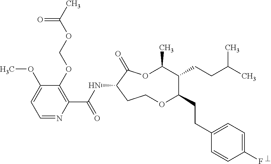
C1=NC(C(NC2C(=O)OC(C)C(CCC(C)C)C(CCC3=CC=C(F)C=C3)OCC2)=O)=C(OCOC(C)=O)C(OC)=C1
